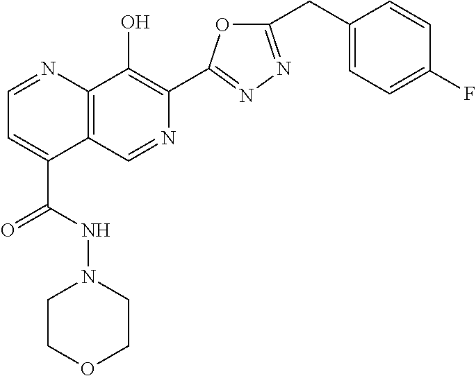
C1=NC2=C(C(C(=O)NN3CCOCC3)=C1)C=NC(C1=NN=C(CC3=CC=C(F)C=C3)O1)=C2O
